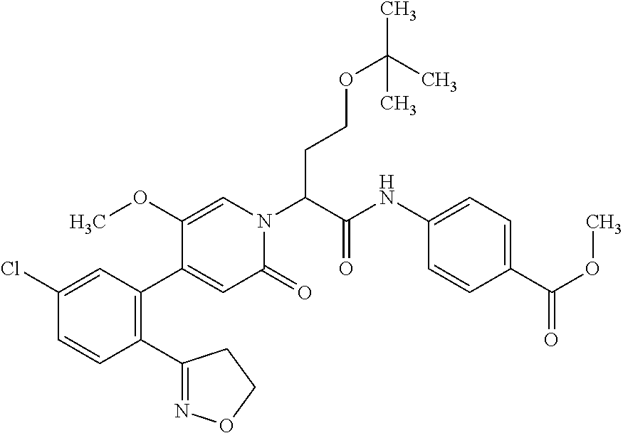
C1(Cl)=CC(C2=CC(=O)N(C(C(NC3=CC=C(C(OC)=O)C=C3)=O)CCOC(C)(C)C)C=C2OC)=C(C2=NOCC2)C=C1
